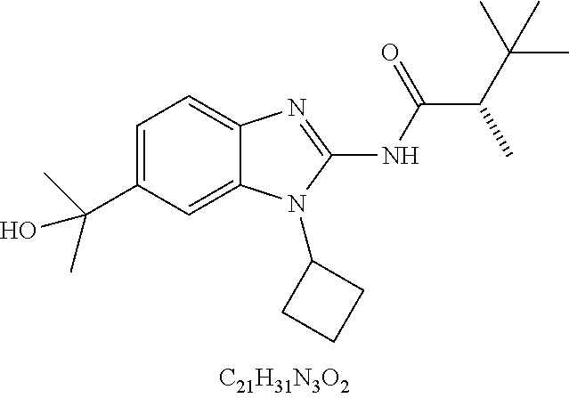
C1=C(C(C)(C)O)C=C2C(=C1)N=C(NC(=O)C(C(C)(C)C)C)N2C1CCC1
